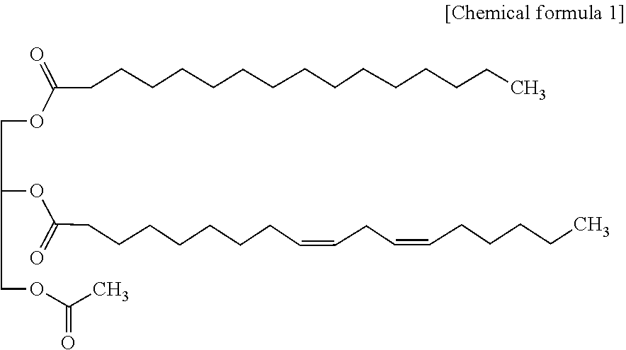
C(=O)(CCCCCCCCCCCCCCC)OCC(OC(CCCCCCCC=CCC=CCCCCC)=O)COC(C)=O
